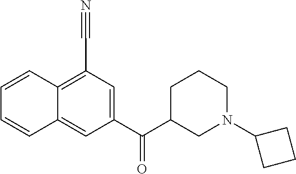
C1=CC2=C(C#N)C=C(C(C3CN(C4CCC4)CCC3)=O)C=C2C=C1
